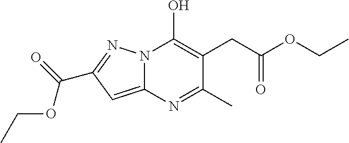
N12C(=CC(C(=O)OCC)=N1)N=C(C)C(CC(OCC)=O)=C2O
